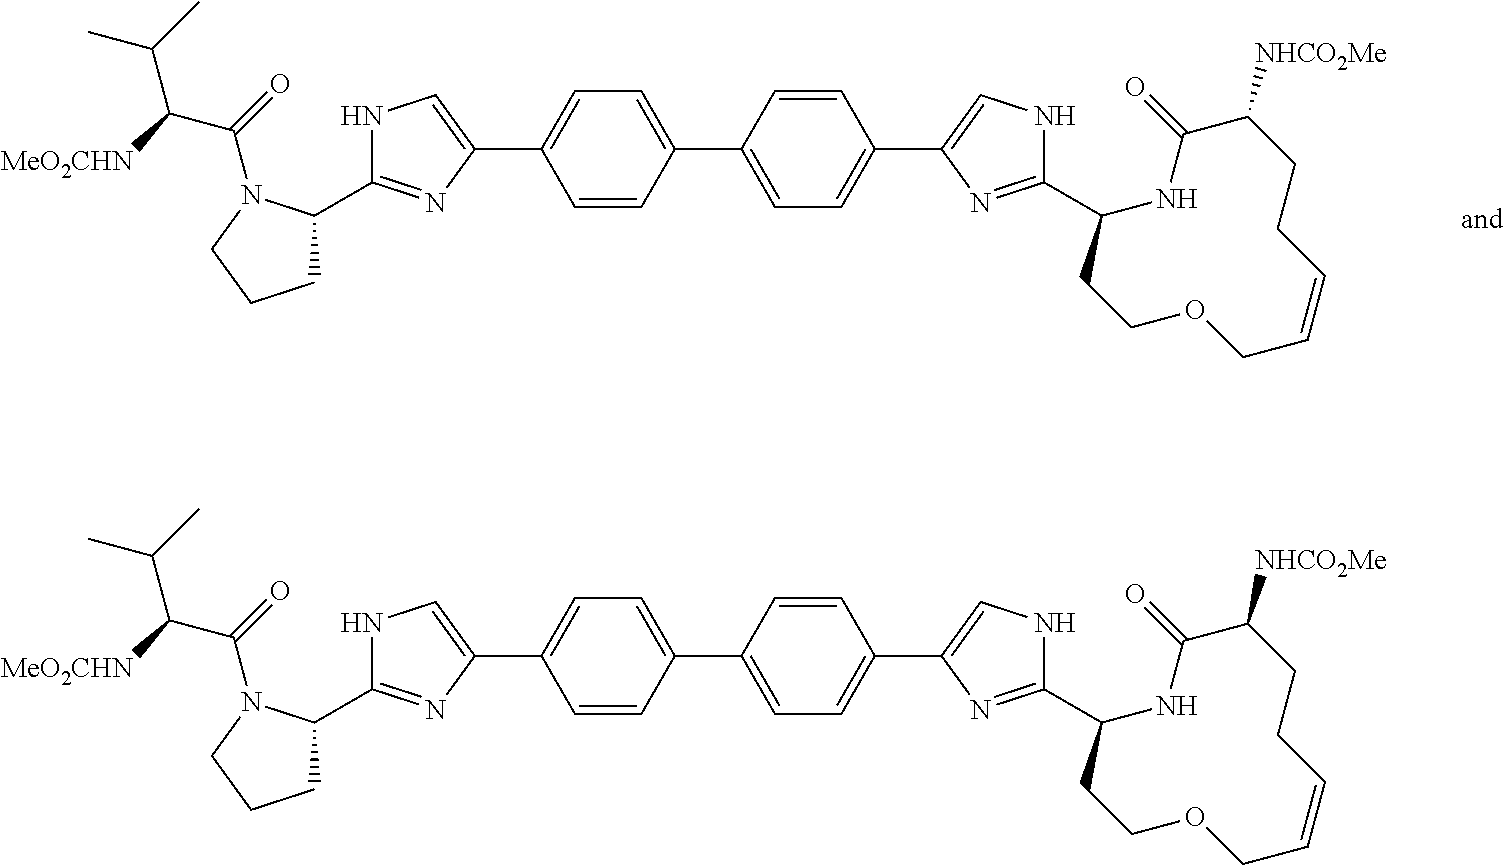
C1(C2=CC=C(C3=CNC(C4NC(=O)C([NHCO2Me])CCC=CCOCC4)=N3)C=C2)=CC=C(C2=CNC(C3CCCN3C(=O)C([MeO2CHN])C(C)C)=N2)C=C1.C1(C2=CC=C(C3=CNC(C4NC(=O)C([NHCO2Me])CCC=CCOCC4)=N3)C=C2)=CC=C(C2=CNC(C3CCCN3C(=O)C([MeO2CHN])C(C)C)=N2)C=C1
